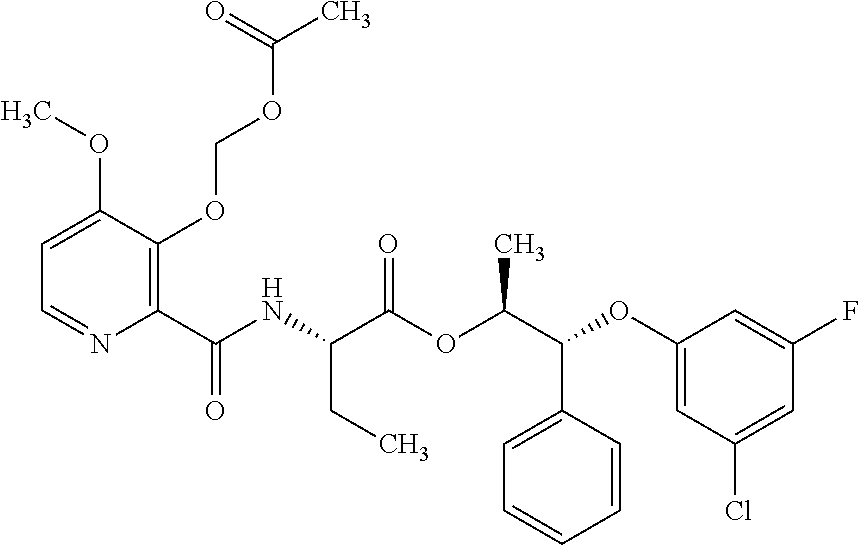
C1(C(NC(C(OC(C(C2=CC=CC=C2)OC2=CC(Cl)=CC(F)=C2)C)=O)CC)=O)=C(OCOC(C)=O)C(OC)=CC=N1
